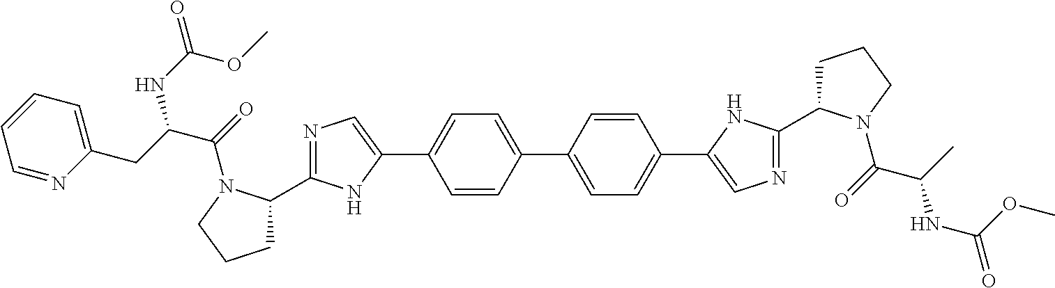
N1=C(C2CCCN2C(=O)C(CC2=CC=CC=N2)NC(=O)OC)NC(C2=CC=C(C3=CC=C(C4=CN=C(C5CCCN5C(=O)C(C)NC(=O)OC)N4)C=C3)C=C2)=C1
